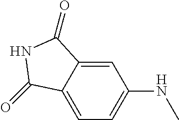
C1=C2C(=CC=C1NC)C(=O)NC2=O
